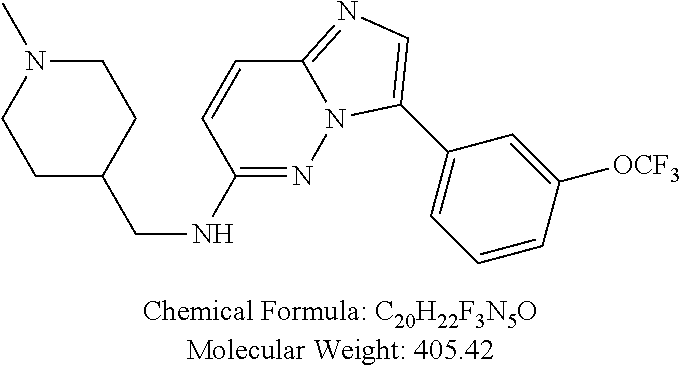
C1C(CNC2=NN3C(=NC=C3C3=CC=CC([OCF3])=C3)C=C2)CCN(C)C1
